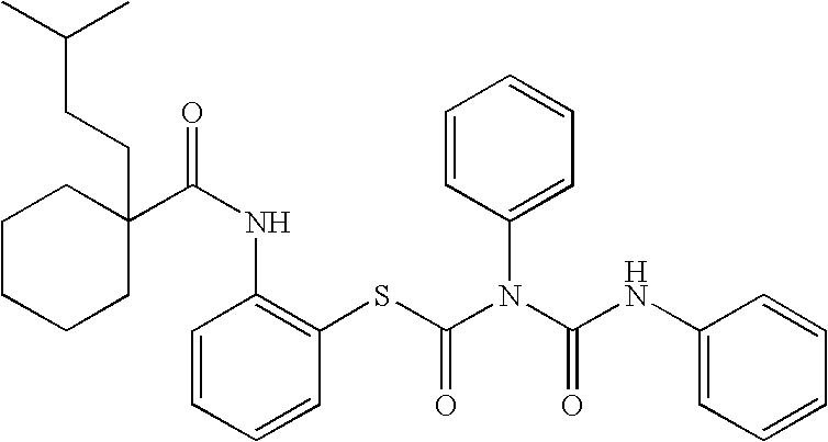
C1CCCC(CCC(C)C)(C(NC2=C(SC(=O)N(C(NC3=CC=CC=C3)=O)C3=CC=CC=C3)C=CC=C2)=O)C1
